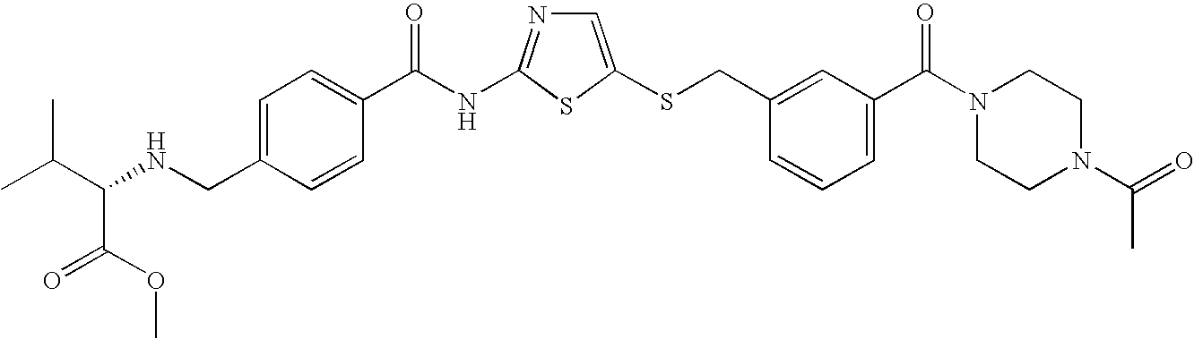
C1=C(SCC2=CC(C(N3CCN(C(=O)C)CC3)=O)=CC=C2)SC(NC(=O)C2=CC=C(CNC(C(C)C)C(OC)=O)C=C2)=N1
